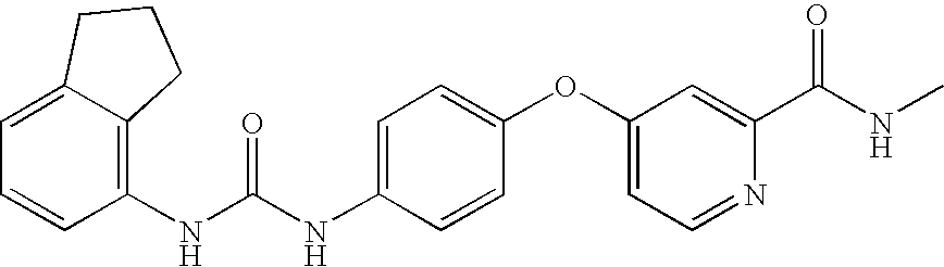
C1=C2C(=C(NC(NC3=CC=C(OC4=CC=NC(C(NC)=O)=C4)C=C3)=O)C=C1)CCC2
